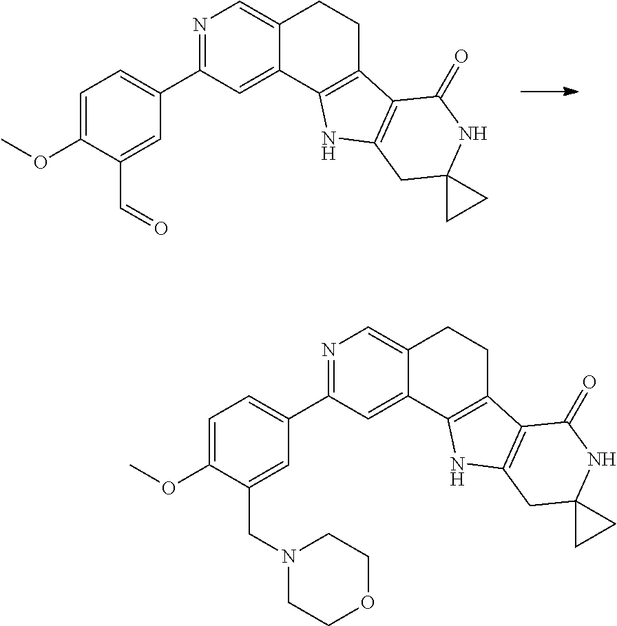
N1=C(C2=CC=C(OC)C(C=O)=C2)C=C2C(=C1)CCC1=C2NC2=C1C(=O)NC1(C2)CC1.N1=C(C2=CC=C(OC)C(CN3CCOCC3)=C2)C=C2C(=C1)CCC1=C2NC2=C1C(=O)NC1(C2)CC1
